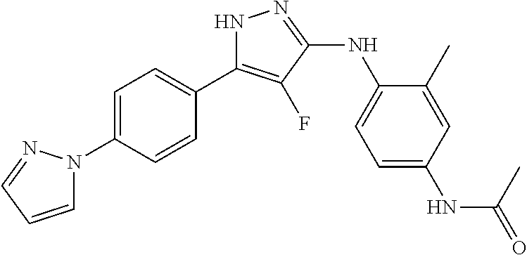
C1=C(N2C=CC=N2)C=CC(C2=C(F)C(NC3=CC=C(NC(=O)C)C=C3C)=NN2)=C1
